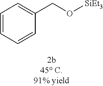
C1=CC=CC(CO[SiEt3])=C1
